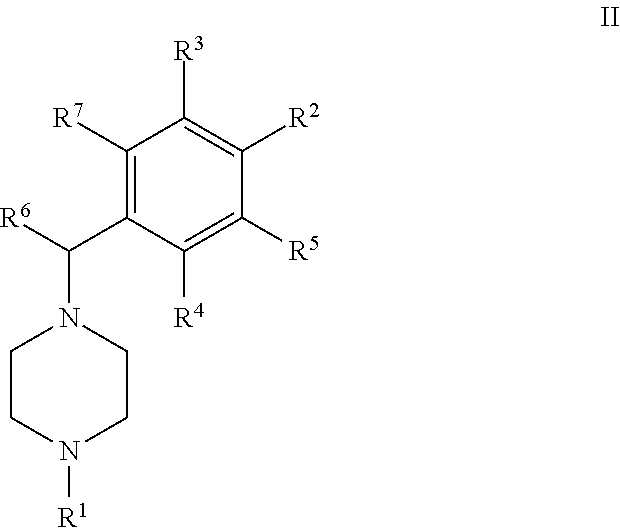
C1([R7])=C(C([R6])N2CCN([R1])CC2)C([R4])=C([R5])C([R2])=C1[R3]
